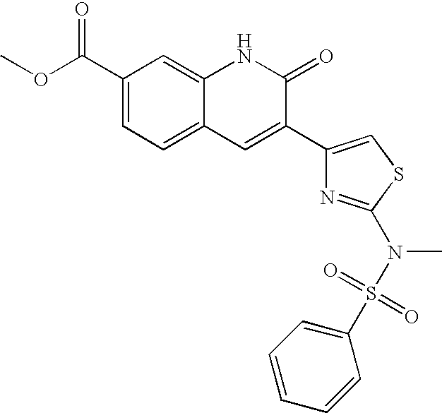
O(C)C(C1=CC=C2C(=C1)NC(=O)C(C1=CSC(N(S(=O)(=O)C3=CC=CC=C3)C)=N1)=C2)=O
